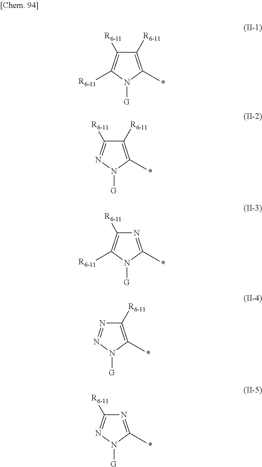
C1([R6-11])=C(C)N([G])C([R6-11])=C1[R6-11].C1([R6-11])=C(C)N([G])N=C1[R6-11].N1=C(C)N([G])C([R6-11])=C1[R6-11].C1([R6-11])=C(C)N([G])N=N1.N1=C(C)N([G])N=C1[R6-11]
